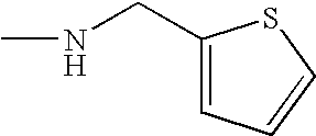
C(NC)C1=CC=CS1
